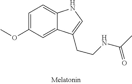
C1=C(OC)C=C2C(=C1)NC=C2CCNC(C)=O
